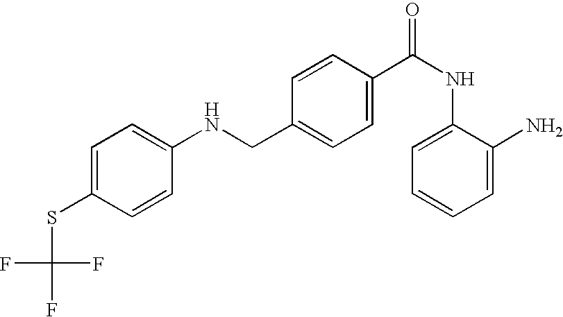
N(CC1=CC=C(C(NC2=CC=CC=C2N)=O)C=C1)C1=CC=C(SC(F)(F)F)C=C1
